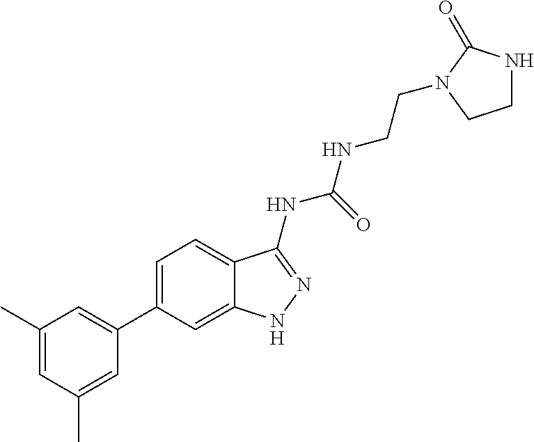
C1(C)=CC(C)=CC(C2=CC=C3C(=C2)NN=C3NC(NCCN2C(=O)NCC2)=O)=C1
